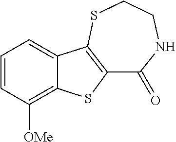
C1(=O)NCCSC2=C1SC1=C([OMe])C=CC=C12
